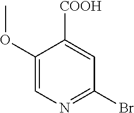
C1(OC)=CN=C(Br)C=C1[COOH]
